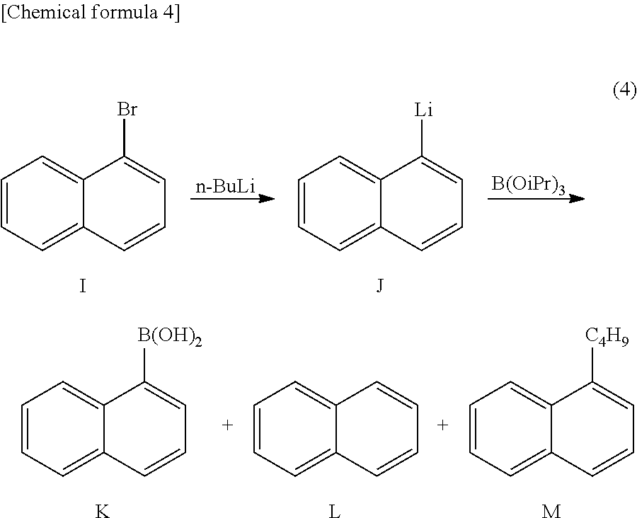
[n-BuLi].C1=CC=C2C(=C1)C(Br)=CC=C2.I.[B(OiPr)3].C1=CC=C2C(=C1)C([Li])=CC=C2.[J].C1=CC=C2C(=C1)C([B(OH)2])=CC=C2.[K].C1=CC=C2C(=C1)C=CC=C2.[L].C1=CC=C2C(=C1)C([C4H9])=CC=C2.[M]
